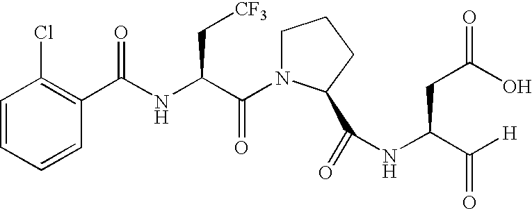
C1=CC=CC(Cl)=C1C(NC(C(N1CCCC1C(=O)NC(CC(O)=O)C([H])=O)=O)C[CF3])=O
